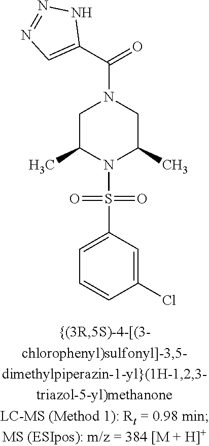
C1C(C)N(S(=O)(=O)C2=CC=CC(Cl)=C2)C(C)CN1C(C1=CN=NN1)=O
